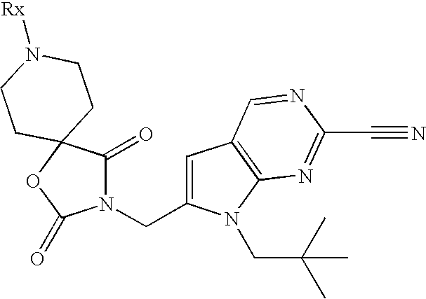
N1(CC2=CC3=C(N2CC(C)(C)C)N=C(C#N)N=C3)C(=O)C2(OC1=O)CCN([Rx])CC2
